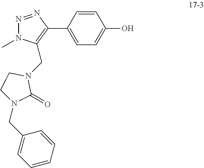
N1=NC(C2=CC=C(O)C=C2)=C(CN2CCN(CC3=CC=CC=C3)C2=O)N1C
